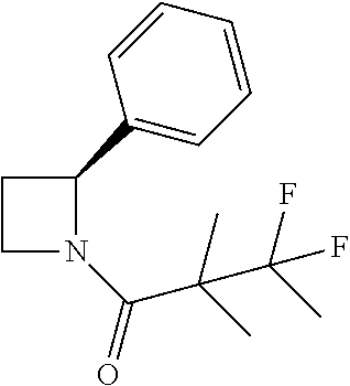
C1(C2CCN2C(C(C)(C)C(C)(F)F)=O)=CC=CC=C1
